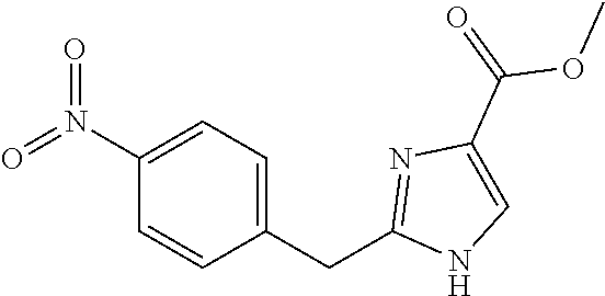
C1(CC2=NC(C(=O)OC)=CN2)=CC=C(N(=O)=O)C=C1
